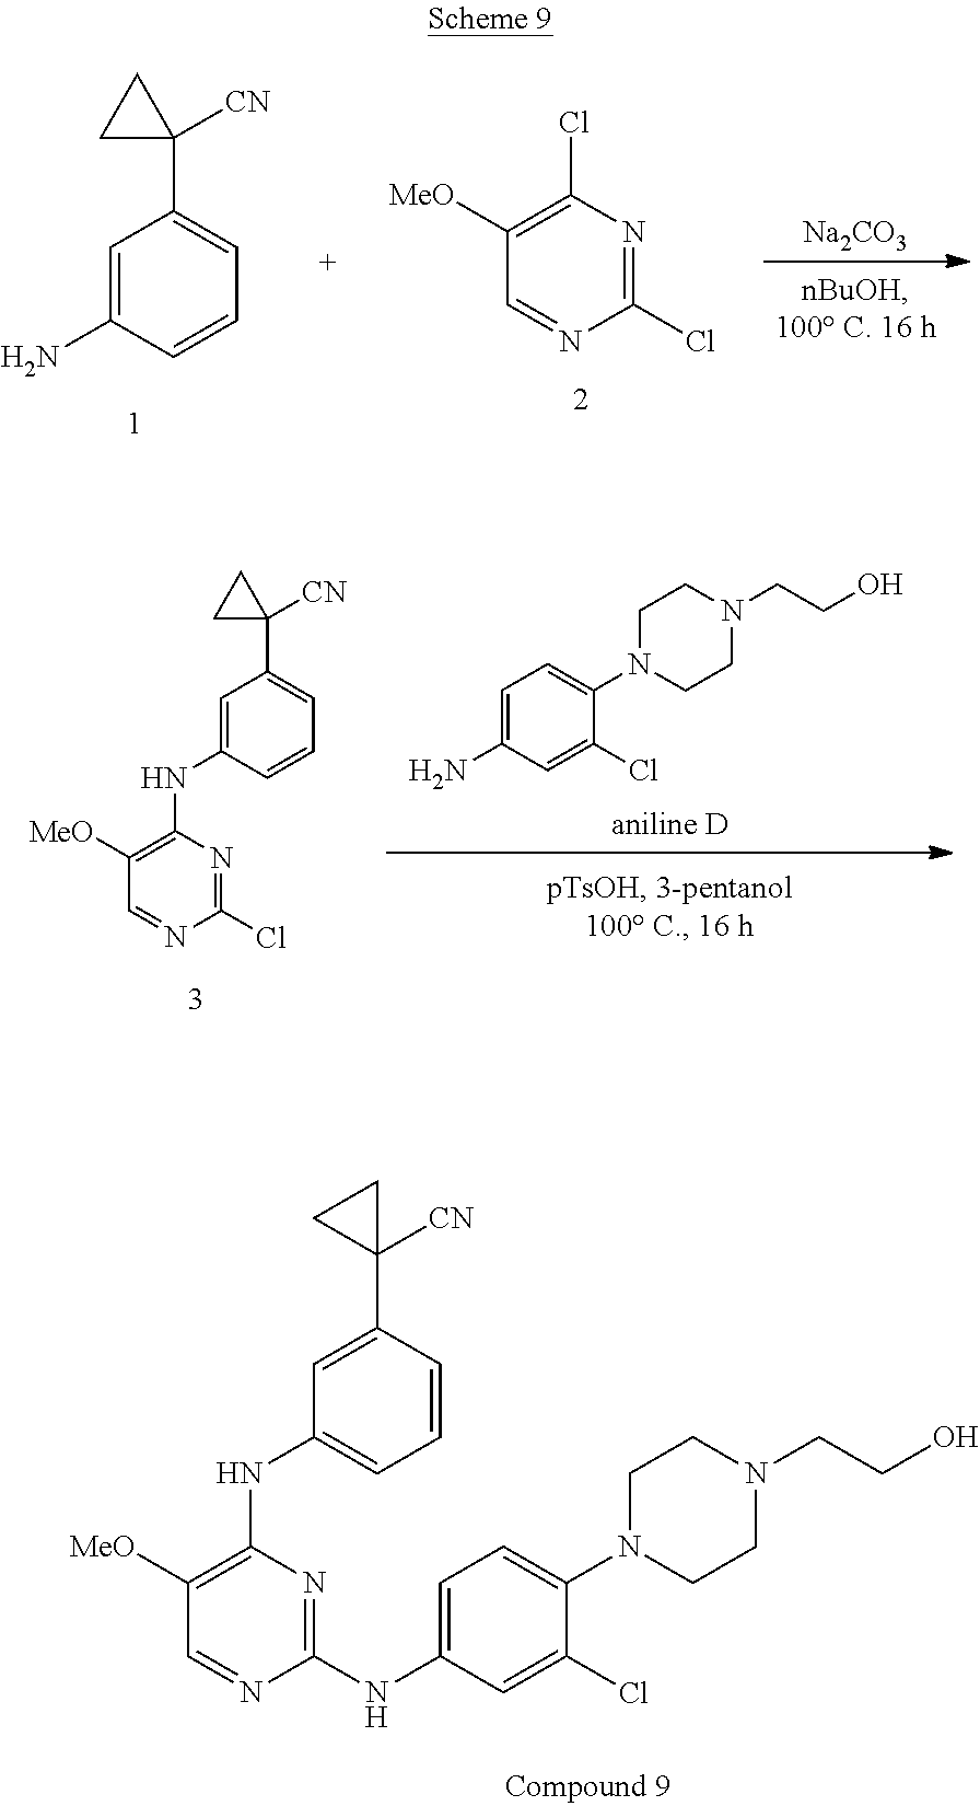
C1=C(NC2=NC(NC3=CC=CC(C4([CN])CC4)=C3)=C([MeO])C=N2)C=C(Cl)C(N2CCN(CCO)CC2)=C1.C1=C(N)C=CC=C1C1([CN])CC1.C1=NC(Cl)=NC(Cl)=C1[MeO].[Na2CO3].C1=C(NC2=C([MeO])C=NC(Cl)=N2)C=CC=C1C1([CN])CC1.C1=C(N)C=C(Cl)C(N2CCN(CCO)CC2)=C1
